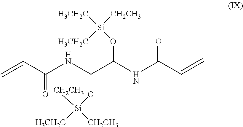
C=CC(NC(O[Si]([H3CH2C])([CH2CH3])[CH2CH3])C(NC(C=C)=O)O[Si]([H3CH2C])([CH2CH3])[H3CH2C])=O
